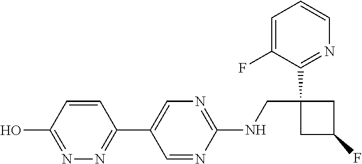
C1(C2=CN=C(NCC3(C4=NC=CC=C4F)CC(F)C3)N=C2)=NN=C(O)C=C1
